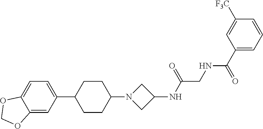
C12=CC(C3CCC(N4CC(NC(CNC(C5=CC=CC([F3C])=C5)=O)=O)C4)CC3)=CC=C1OCO2
